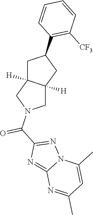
C1C2([H])C([H])(CN1C(C1=NN3C(=N1)N=C(C)C=C3C)=O)CC(C1=C([CF3])C=CC=C1)C2
